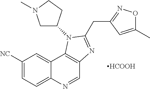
[HCOOH].C1([NC])=CC=C2C(=C1)C1=C(C=N2)N=C(CC2=NOC(C)=C2)N1C1CN(C)CC1
